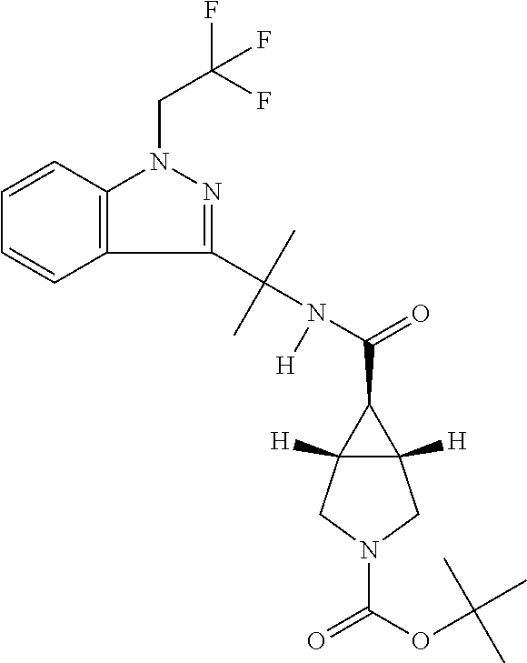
N(C(=O)C1C2([H])C1([H])CN(C(=O)OC(C)(C)C)C2)(C(C1=NN(CC(F)(F)F)C2=C1C=CC=C2)(C)C)[H]
